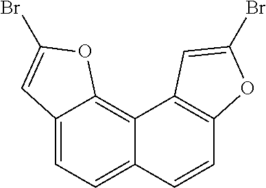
C12=CC=C3C(=C1OC(Br)=C2)C1=C(C=C3)OC(Br)=C1
